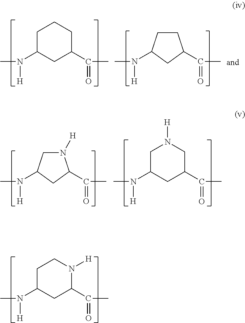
C1C(N(C)[H])CC(C(C)=O)N([H])C1.C1C(N(C)[H])CC(C(C)=O)CC1.C1CC(N(C)[H])CC1C(C)=O.N1([H])CC(N(C)[H])CC1C(C)=O.C1C(N(C)[H])CC(C(C)=O)CN1[H]
